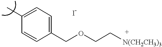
C1(C)=CC=C(COCC[N(CH2CH3)3])C=C1
